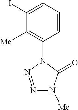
C1=CC=C(I)C([Me])=C1N1N=NN([Me])C1=O
